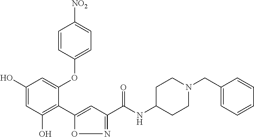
C1(O)=CC(O)=C(C2=CC(C(NC3CCN(CC4=CC=CC=C4)CC3)=O)=NO2)C(OC2=CC=C([NO2])C=C2)=C1
